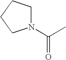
N1(C(C)=O)CCCC1
